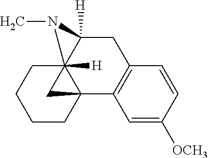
C123C4=C(CC5([H])C1([H])(CCCC2)(N5C)C3)C=CC([OCH3])=C4
